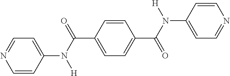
C1=CC(N(C(=O)C2=CC=C(C(N([H])C3=CC=NC=C3)=O)C=C2)[H])=CC=N1
